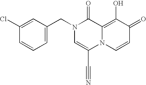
C1(Cl)=CC(CN2C=C(C#N)N3C(=C(O)C(=O)C=C3)C2=O)=CC=C1
